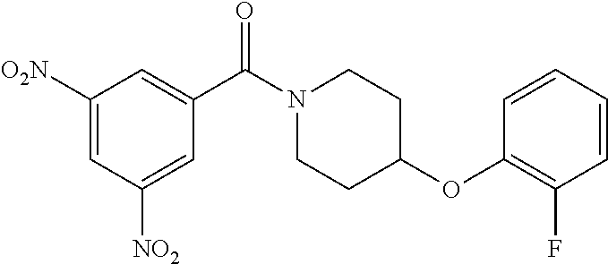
C1(C(N2CCC(OC3=C(F)C=CC=C3)CC2)=O)=CC([O2N])=CC([NO2])=C1
